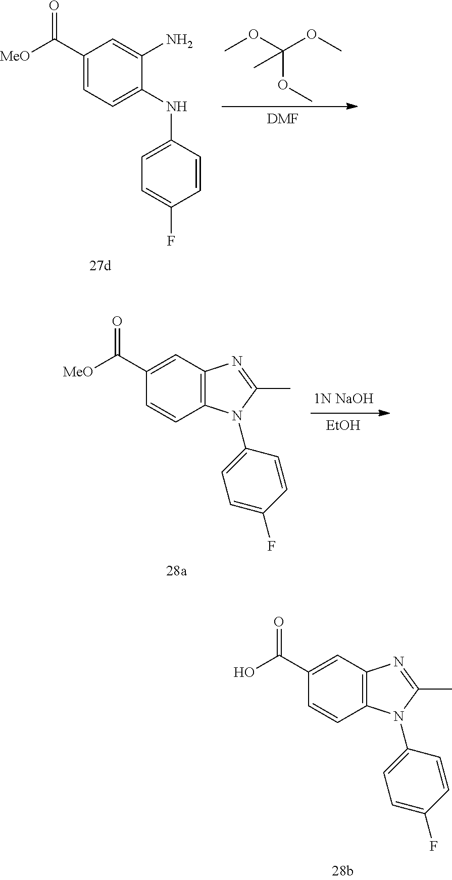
[DMF].COC(OC)(OC)C.C1(C([MeO])=O)=CC=C(NC2=CC=C(F)C=C2)C(N)=C1.[1N NaOH].[EtOH].C1(C([MeO])=O)=CC2=C(C=C1)N(C1=CC=C(F)C=C1)C(C)=N2.C1(C(O)=O)=CC2=C(C=C1)N(C1=CC=C(F)C=C1)C(C)=N2
